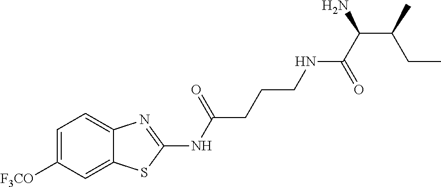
C1=C([F3CO])C=C2C(=C1)N=C(NC(CCCNC(C(N)C(CC)C)=O)=O)S2
